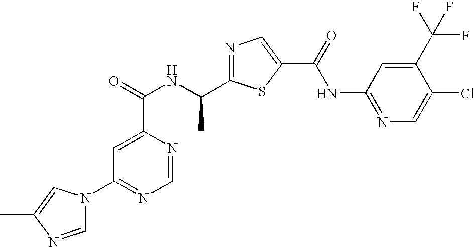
N1=C(C(NC(=O)C2=CC(N3C=NC(C)=C3)=NC=N2)C)SC(C(=O)NC2=NC=C(Cl)C(C(F)(F)F)=C2)=C1
